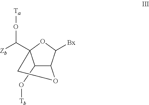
O1C2(C([Zb])O[Ta])C(O[Tb])C(C1[Bx])OC2
